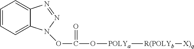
C1=CC=C2C(=C1)N=NN2OC(O[POLYa][R(POLYb][X)q])=O
